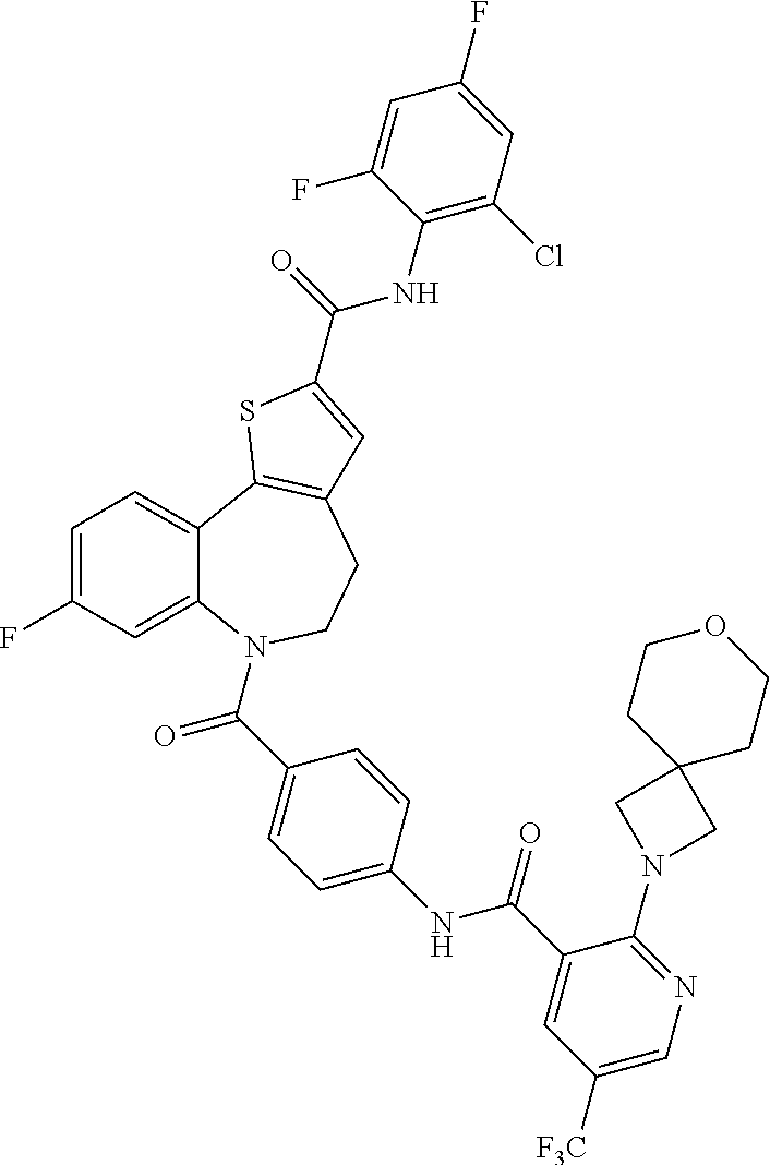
C1=C(F)C=C2C(=C1)C1=C(CCN2C(C2=CC=C(NC(C3=CC([F3C])=CN=C3N3CC4(C3)CCOCC4)=O)C=C2)=O)C=C(C(=O)NC2=C(Cl)C=C(F)C=C2F)S1
